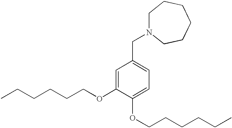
C(C1=CC=C(OCCCCCC)C(OCCCCCC)=C1)N1CCCCCC1
